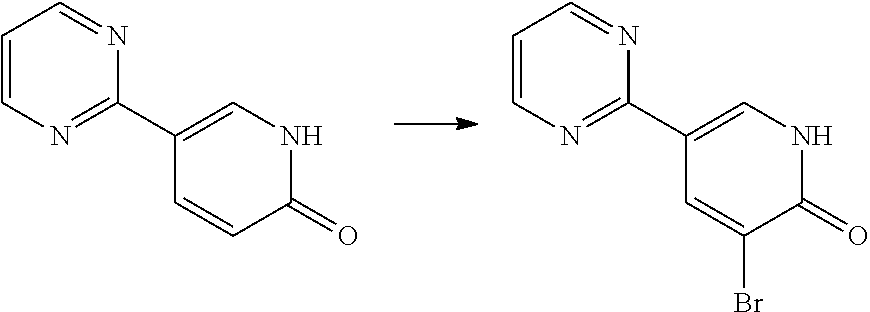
C1=CN=C(C2=CNC(=O)C=C2)N=C1.C1=CN=C(C2=CNC(=O)C(Br)=C2)N=C1
